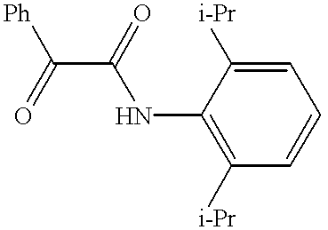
N(C(C(=O)[Ph])=O)C1=C([i-Pr])C=CC=C1[i-Pr]
